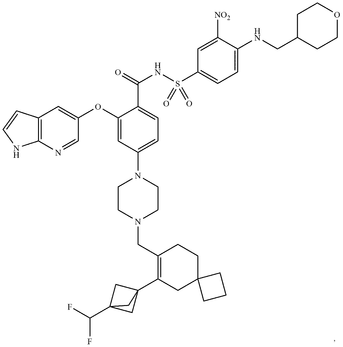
C12=C(N=CC(OC3=CC(N4CCN(CC5=C(C67CC(C(F)F)(C6)C7)CC6(CC5)CCC6)CC4)=CC=C3C(=O)NS(C3=CC=C(NCC4CCOCC4)C([NO2])=C3)(=O)=O)=C1)NC=C2
